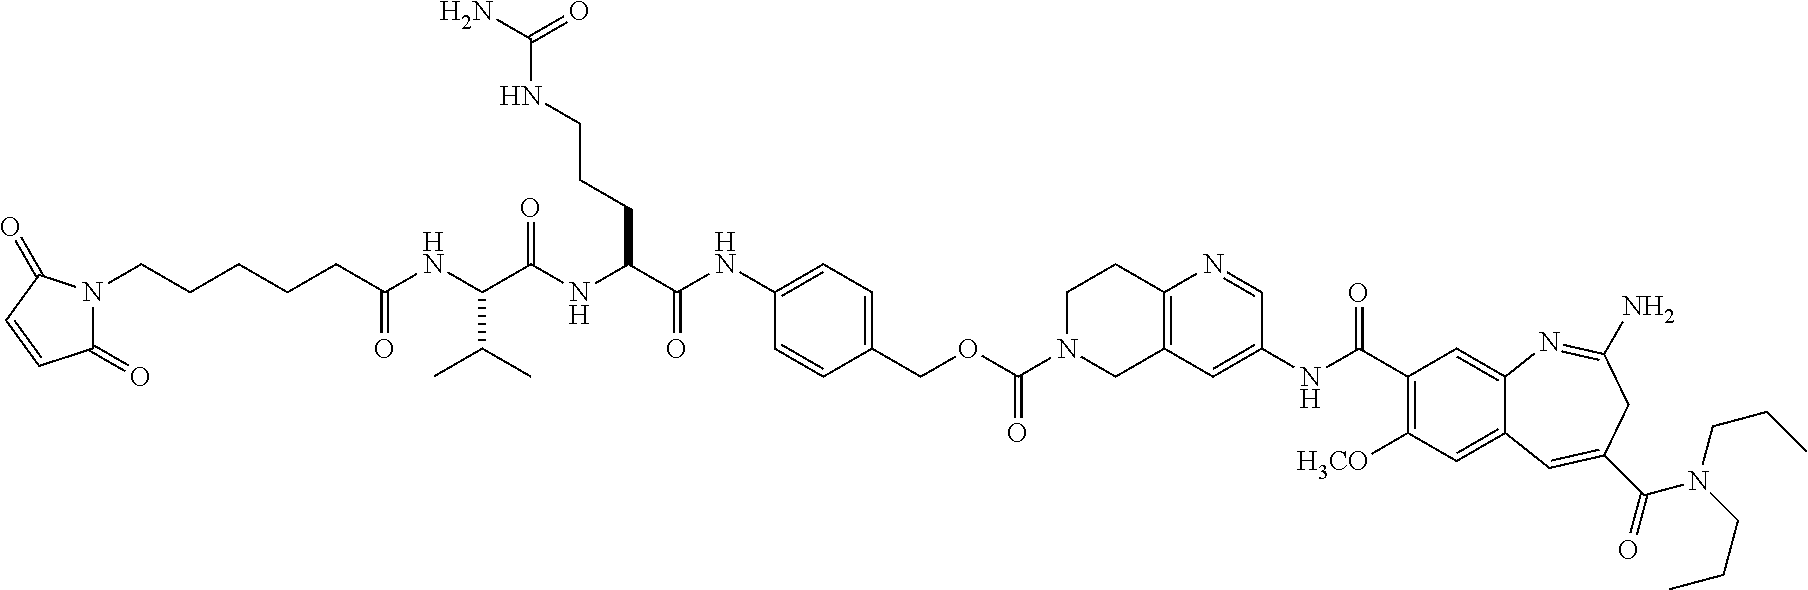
C1C2=C(CCN1C(OCC1=CC=C(NC(C(NC(C(NC(CCCCCN3C(=O)C=CC3=O)=O)C(C)C)=O)CCCNC(N)=O)=O)C=C1)=O)N=CC(NC(C1=C([H3CO])C=C3C(=C1)N=C(N)CC(C(=O)N(CCC)CCC)=C3)=O)=C2
